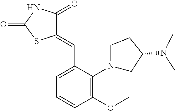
C1=C(C=C2C(=O)NC(=O)S2)C(N2CCC(N(C)C)C2)=C(OC)C=C1
